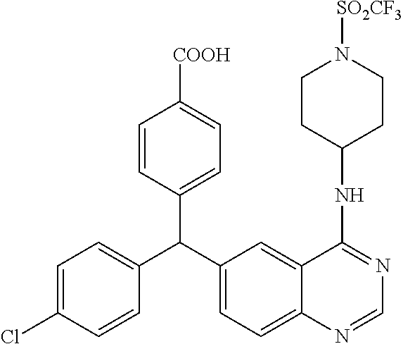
C1=CC(C(C2=CC=C3C(=C2)C(NC2CCN([SO2CF3])CC2)=NC=N3)C2=CC=C([COOH])C=C2)=CC=C1Cl
